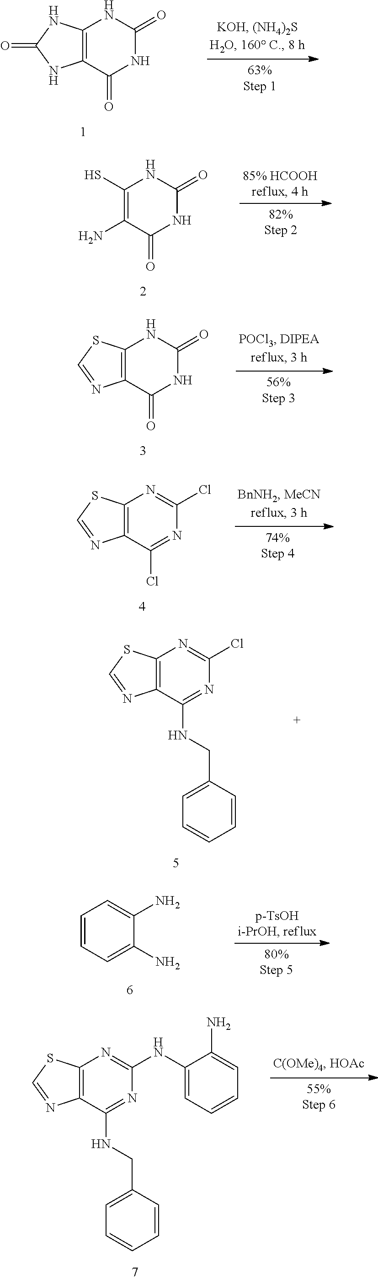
C12=C(C(=O)NC(=O)N1)NC(=O)N2.C1(S)=C(N)C(=O)NC(=O)N1.C12=C(C(=O)NC(=O)N1)N=CS2.C12=C(C(Cl)=NC(Cl)=N1)N=CS2.C12=C(C(NCC3=CC=CC=C3)=NC(Cl)=N1)N=CS2.C1=CC=C(N)C(N)=C1.C12=C(C(NCC3=CC=CC=C3)=NC(NC3=CC=CC=C3N)=N1)N=CS2
